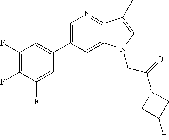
C1=C(C2=CC(F)=C(F)C(F)=C2)C=C2C(=N1)C(C)=CN2CC(N1CC(F)C1)=O
